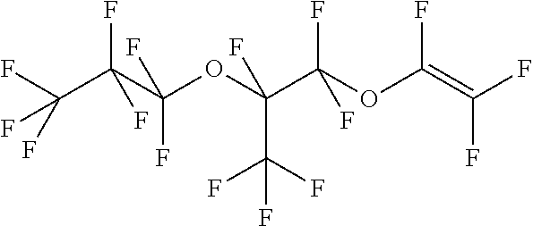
FC(C(C(F)(F)F)(F)F)(OC(C(OC(=C(F)F)F)(F)F)(C(F)(F)F)F)F
